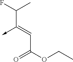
C(C(OCC)=O)=C(->C)C(C)F
